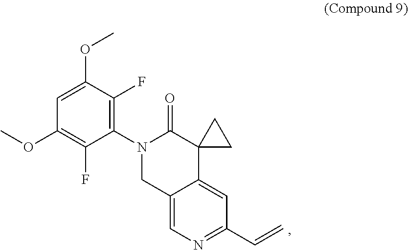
C12=CN=C(C=C)C=C1C1(C(=O)N(C3=C(F)C(OC)=CC(OC)=C3F)C2)CC1
